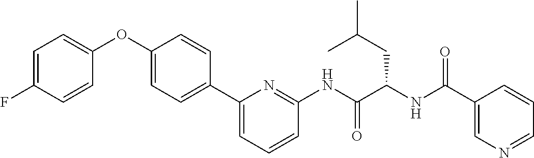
C1=C(F)C=CC(OC2=CC=C(C3=CC=CC(NC(C(NC(=O)C4=CN=CC=C4)CC(C)C)=O)=N3)C=C2)=C1
